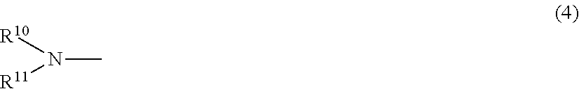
N(C)([R10])[R11]
